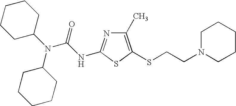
C1CCC(N(C(NC2=NC(C)=C(SCCN3CCCCC3)S2)=O)C2CCCCC2)CC1
